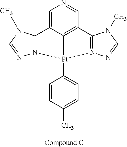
C1=C2C3=C(C=N1)C1=N([Pt]3(C3=CC=C(C)C=C3)N3=C2N(C)C=N3)N=CN1C
